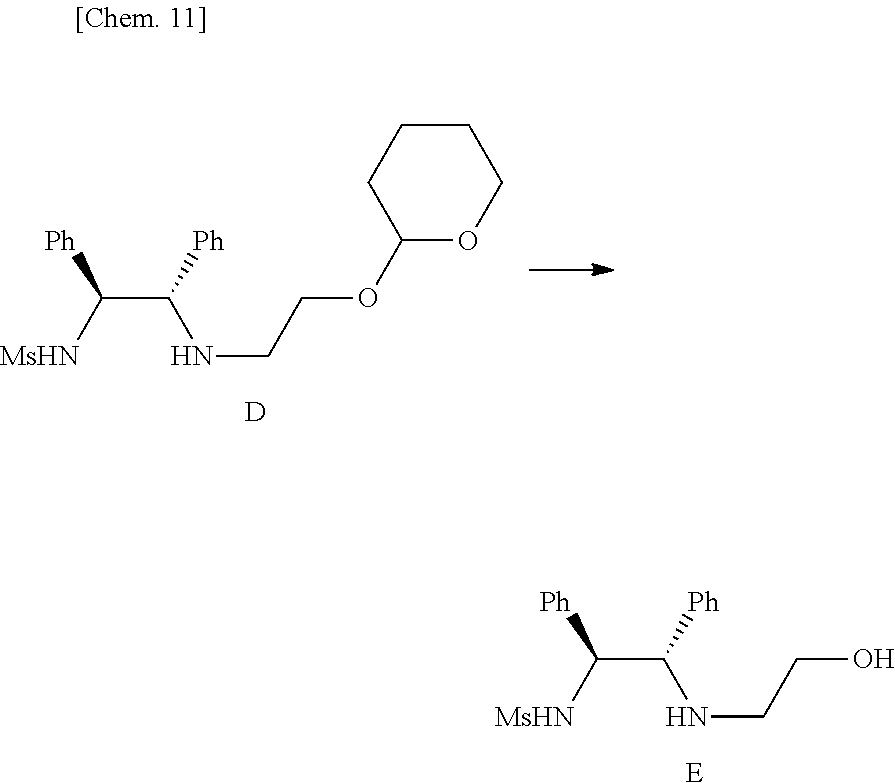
[D].N(CCOC1OCCCC1)C(C([MsHN])[Ph])[Ph].[E].N(CCO)C(C([MsHN])[Ph])[Ph]
